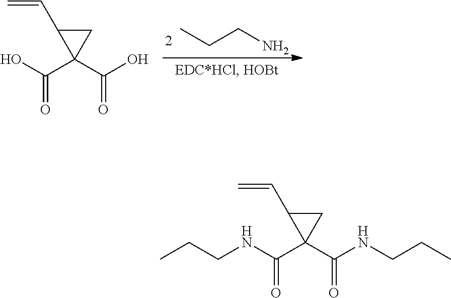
OC(C1(C(O)=O)CC1C=C)=O.C(CN)C.C(NC(C1(C(NCCC)=O)CC1C=C)=O)CC
